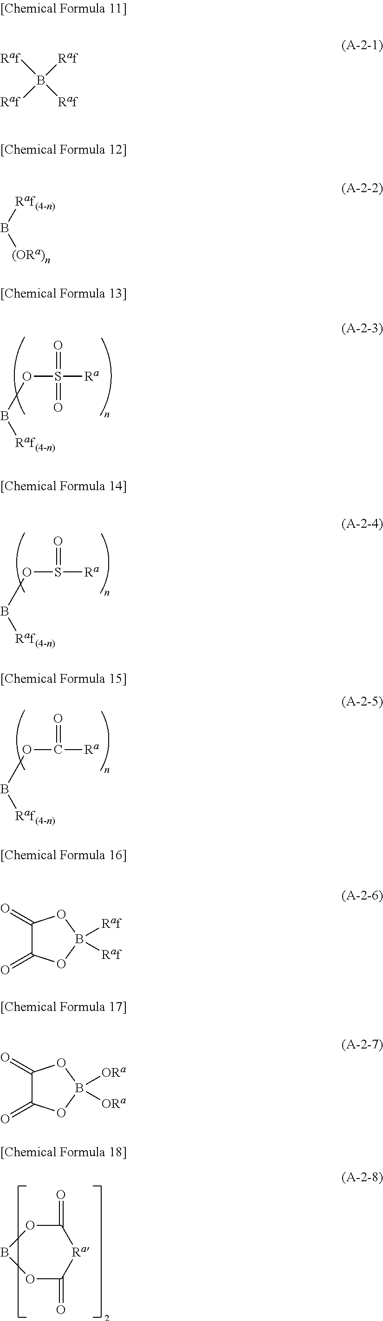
B([Raf(4-n)])OS([Ra])(=O)=O.B([Raf(4-n)])OS([Ra])=O.B([Raf(4-n)])OC([Ra])=O.C1(=O)OBOC(=O)[Ra]1.[Raf]B([Raf])([Raf])[Raf].B([(ORa)n])[Raf(4-n)].C1(=O)C(=O)OB([Raf])([Raf])O1.C1(=O)C(=O)OB([ORa])([ORa])O1
